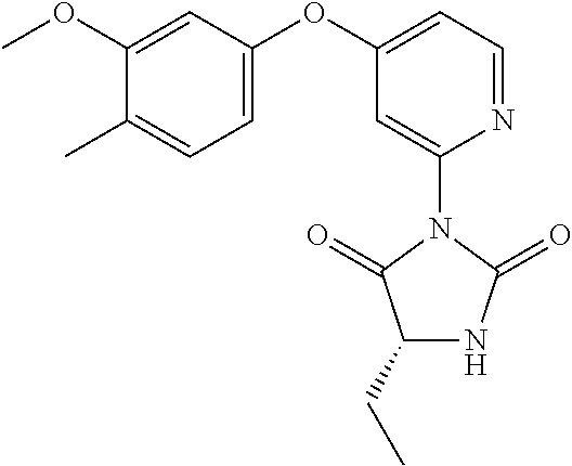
C1(CC)NC(=O)N(C2=CC(OC3=CC=C(C)C(OC)=C3)=CC=N2)C1=O
